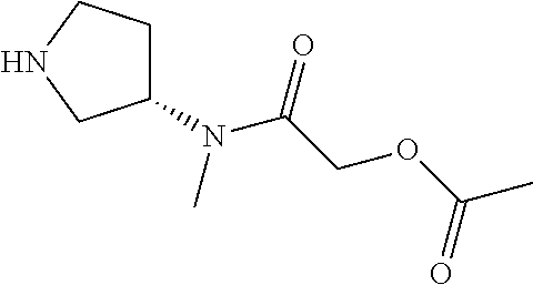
C(COC(C)=O)(=O)N(C1CCNC1)C
